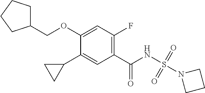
C1(C2CC2)=CC(C(NS(N2CCC2)(=O)=O)=O)=C(F)C=C1OCC1CCCC1
